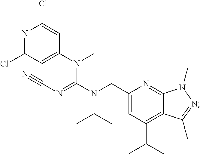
N1=C(Cl)C=C(N(C(N(CC2=CC(C(C)C)=C3C(=N2)N(C)N=C3C)C(C)C)=NC#N)C)C=C1Cl
